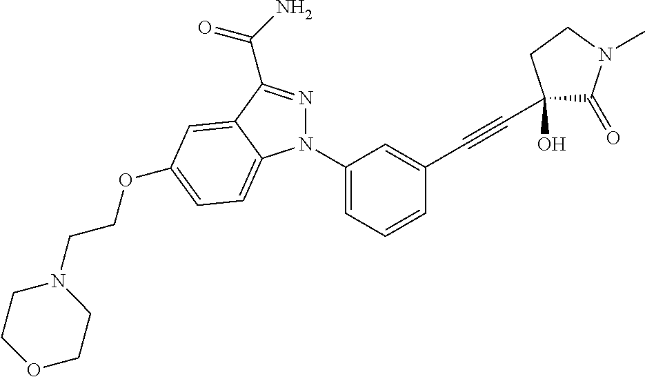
C1(N2N=C(C(=O)N)C3=CC(OCCN4CCOCC4)=CC=C23)=CC=CC(C#CC2(O)C(=O)N(C)CC2)=C1
